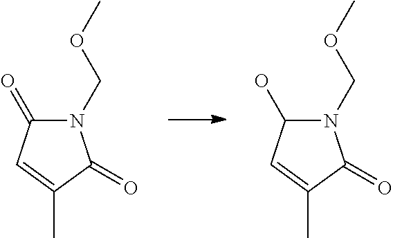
N1(COC)C(O)C=C(C)C1=O.N1(COC)C(=O)C=C(C)C1=O
